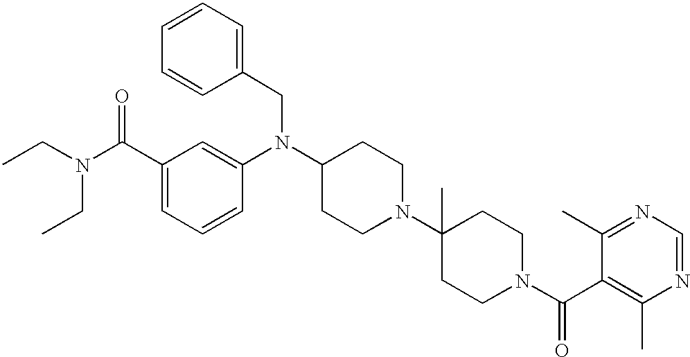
C1=CC(CN(C2CCN(C3(C)CCN(C(C4=C(C)N=CN=C4C)=O)CC3)CC2)C2=CC(C(N(CC)CC)=O)=CC=C2)=CC=C1
